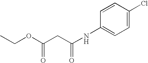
CCOC(CC(NC1=CC=C(Cl)C=C1)=O)=O
